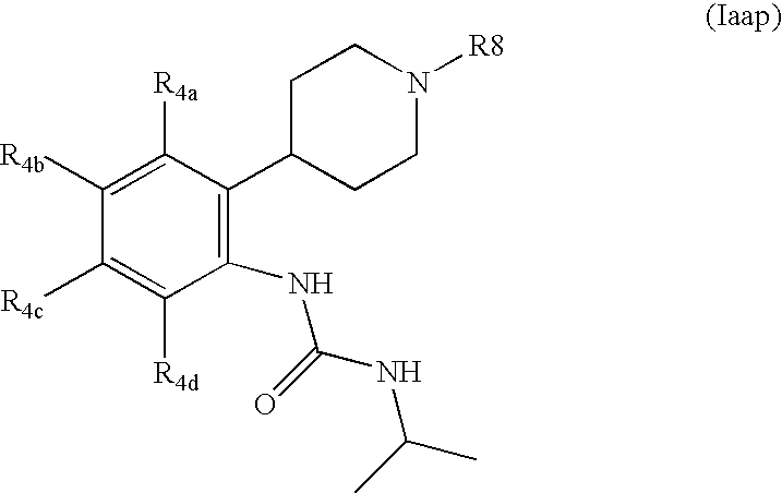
C1([R4b])=C([R4a])C(C2CCN([R8])CC2)=C(NC(=O)NC(C)C)C([R4d])=C1[R4c]
